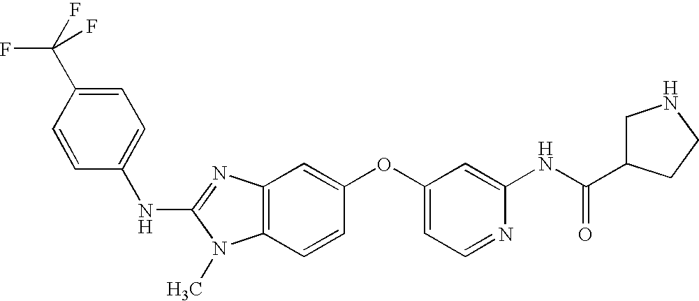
N(C1=NC2=C(N1C)C=CC(OC1=CC=NC(NC(C3CNCC3)=O)=C1)=C2)C1=CC=C(C(F)(F)F)C=C1
